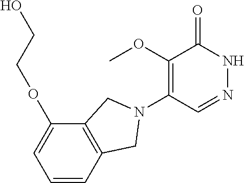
C1(OC)=C(N2CC3=C(C(OCCO)=CC=C3)C2)C=NNC1=O
